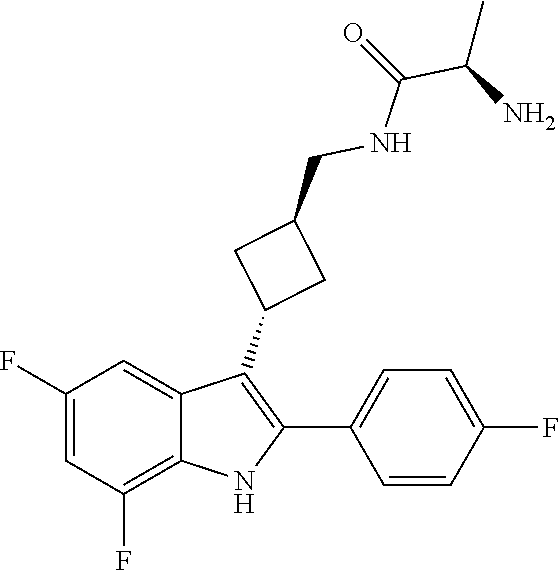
O=C(NCC1CC(C2=C(C3=CC=C(F)C=C3)NC3=C(F)C=C(F)C=C23)C1)C(C)N
